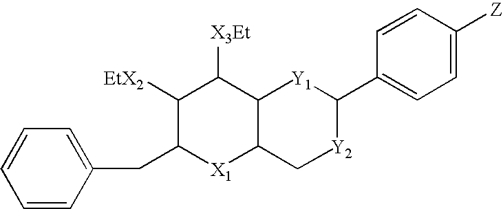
C1=CC(CC2[X1]C3C(C([X3Et])C2[EtX2])[Y1]C(C2=CC=C([Z])C=C2)[Y2]C3)=CC=C1
